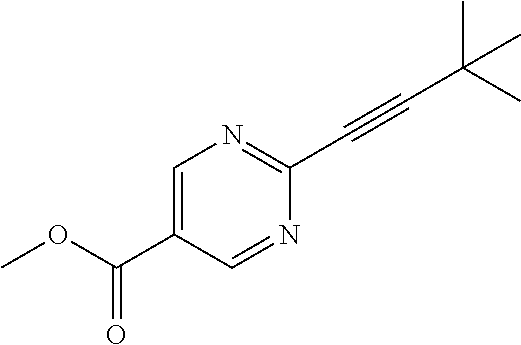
O(C(C1=CN=C(C#CC(C)(C)C)N=C1)=O)C
